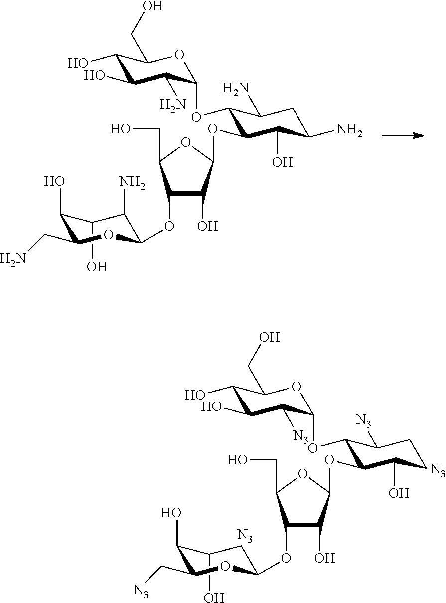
OC1C(O)C(CN)OC(OC2C(O)C(OC3C(OC4C(N)C(O)C(O)C(CO)O4)C(N)CC(N)C3O)OC2CO)C1N.OC1C(O)C(C[N3])OC(OC2C(O)C(OC3C(OC4C([N3])C(O)C(O)C(CO)O4)C([N3])CCC3O)OC2CO)C1.[N3].[N3]
